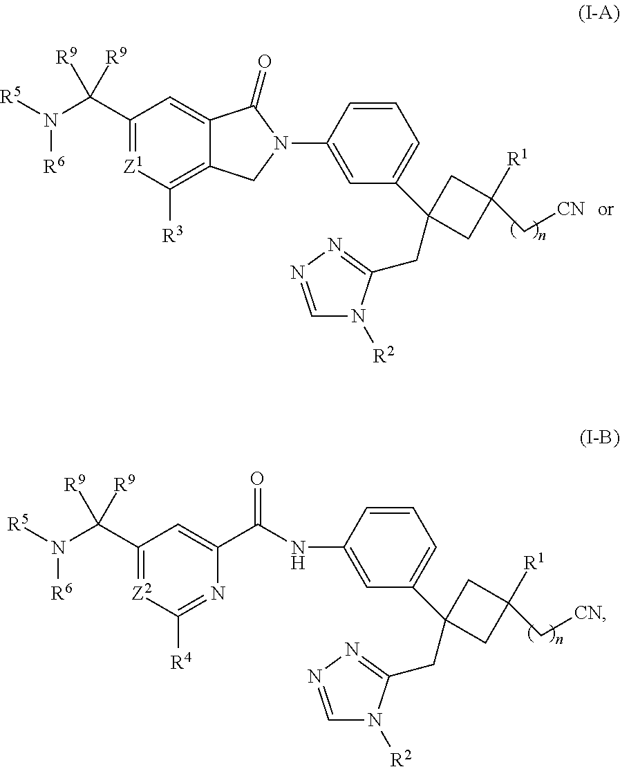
C1(C(N([R5])[R6])([R9])[R9])=[Z1]C([R3])=C2C(=C1)C(=O)N(C1=CC(C3(CC4=NN=CN4[R2])CC([R1])(C[CN])C3)=CC=C1)C2.C1(C(N([R5])[R6])([R9])[R9])=[Z2]C([R4])=NC(C(NC2=CC(C3(CC4=NN=CN4[R2])CC([R1])(C[CN])C3)=CC=C2)=O)=C1
